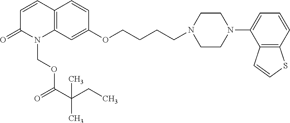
C12=C(C=C(OCCCCN3CCN(C4=CC=CC5=C4C=CS5)CC3)C=C1)N(COC(C(CC)(C)C)=O)C(=O)C=C2
